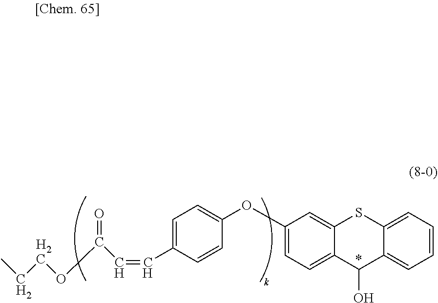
CCCOC(C=CC1=CC=C(OC2=CC=C3C(=C2)SC2=CC=CC=C2C3O)C=C1)=O
